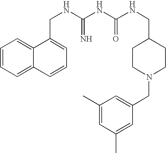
C1=CC=C2C(=C1)C(CNC(NC(NCC1CCN(CC3=CC(C)=CC(C)=C3)CC1)=O)=N)=CC=C2
